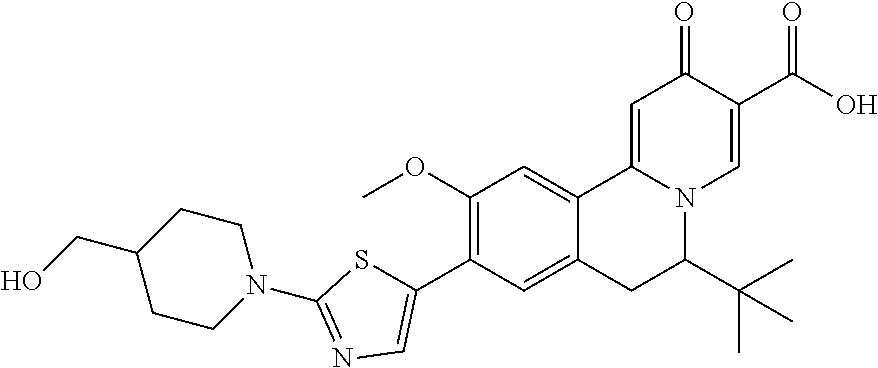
C1(OC)=C(C2=CN=C(N3CCC(CO)CC3)S2)C=C2C(=C1)C1=CC(=O)C(C(O)=O)=CN1C(C(C)(C)C)C2
